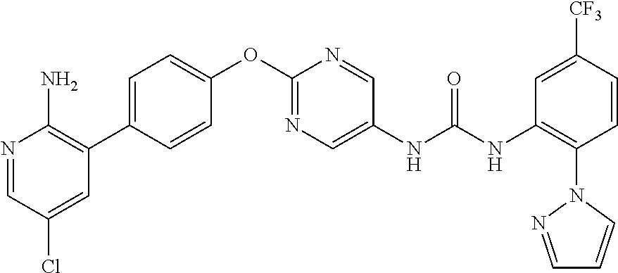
C1=C(C2=C(N)N=CC(Cl)=C2)C=CC(OC2=NC=C(NC(NC3=C(N4N=CC=C4)C=CC([CF3])=C3)=O)C=N2)=C1
